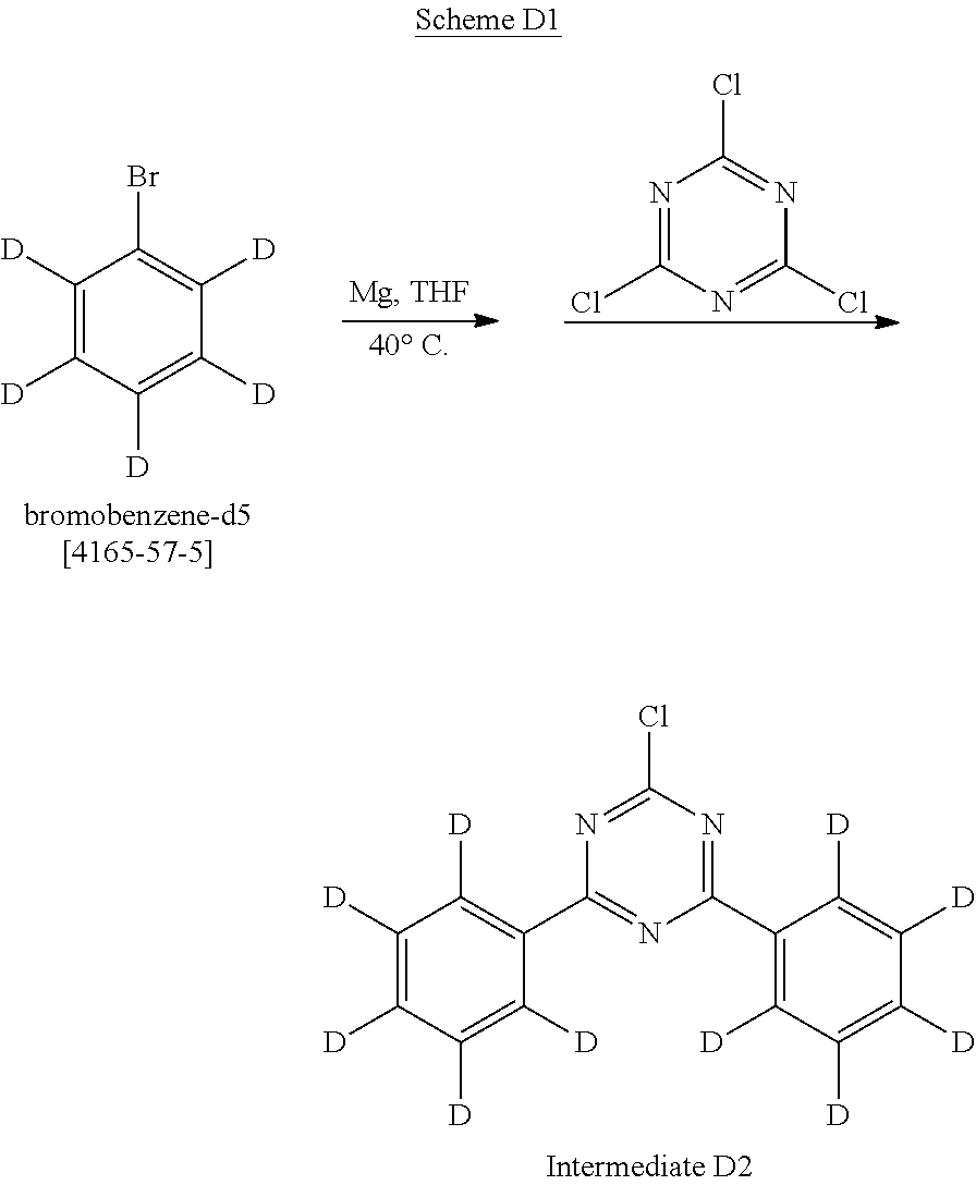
N1=C(Cl)N=C(Cl)N=C1Cl.[D]C1=C([D])C(Br)=C([D])C([D])=C1[D].[D]C1=C([D])C([D])=C(C2=NC(C3=C([D])C([D])=C([D])C([D])=C3[D])=NC(Cl)=N2)C([D])=C1[D]
